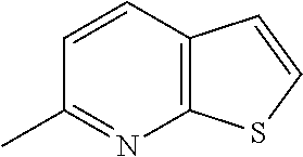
C1=CC2=C(N=C1C)SC=C2
